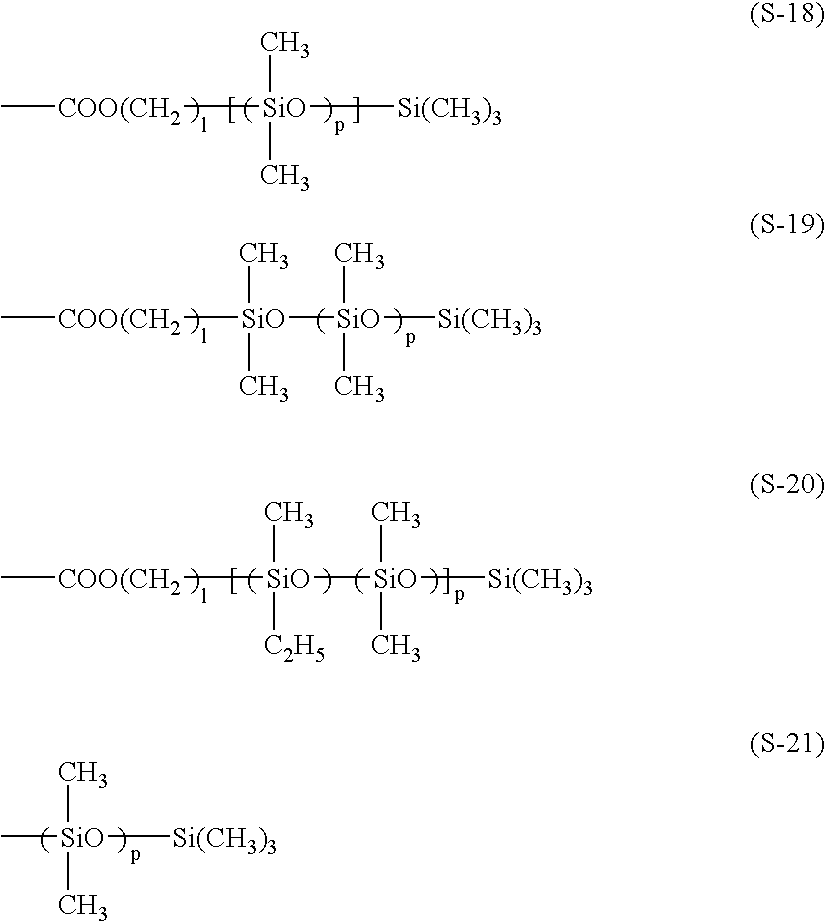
C[COO(CH2][SiO]([SiO]([Si(CH3)3])(C)C)(C)C.C[SiO]([Si(CH3)3])(C)C.C[COO(CH2][SiO]([Si(CH3)3])(C)C.C[COO(CH2][SiO](C)([C2H5])[SiO]([Si(CH3)3])(C)C
